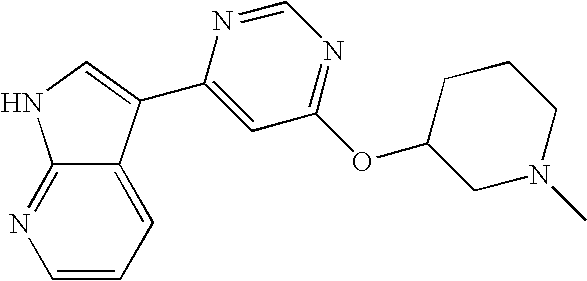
C1(C2=CNC3=NC=CC=C32)=CC(OC2CN(C)CCC2)=NC=N1
